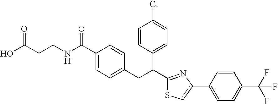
C1(C(NCCC(O)=O)=O)=CC=C(CC(C2=NC(C3=CC=C(C(F)(F)F)C=C3)=CS2)C2=CC=C(Cl)C=C2)C=C1
